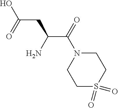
C1N(C(C(CC(O)=O)N)=O)CCS(=O)(=O)C1
